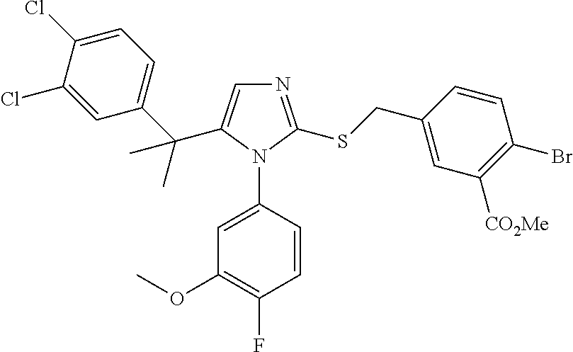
C1(Cl)=CC=C(C(C)(C)C2=CN=C(SCC3=CC([CO2Me])=C(Br)C=C3)N2C2=CC(OC)=C(F)C=C2)C=C1Cl
